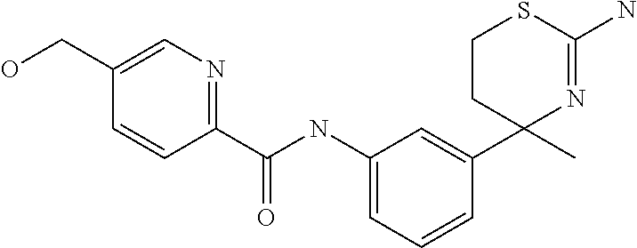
C1(NC(C2=NC=C(CO)C=C2)=O)=CC=CC(C2(C)N=C(N)SCC2)=C1
